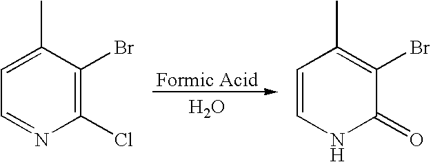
[Formic Acid].O.C1=C(C)C(Br)=C(Cl)N=C1.C1=CNC(=O)C(Br)=C1C
